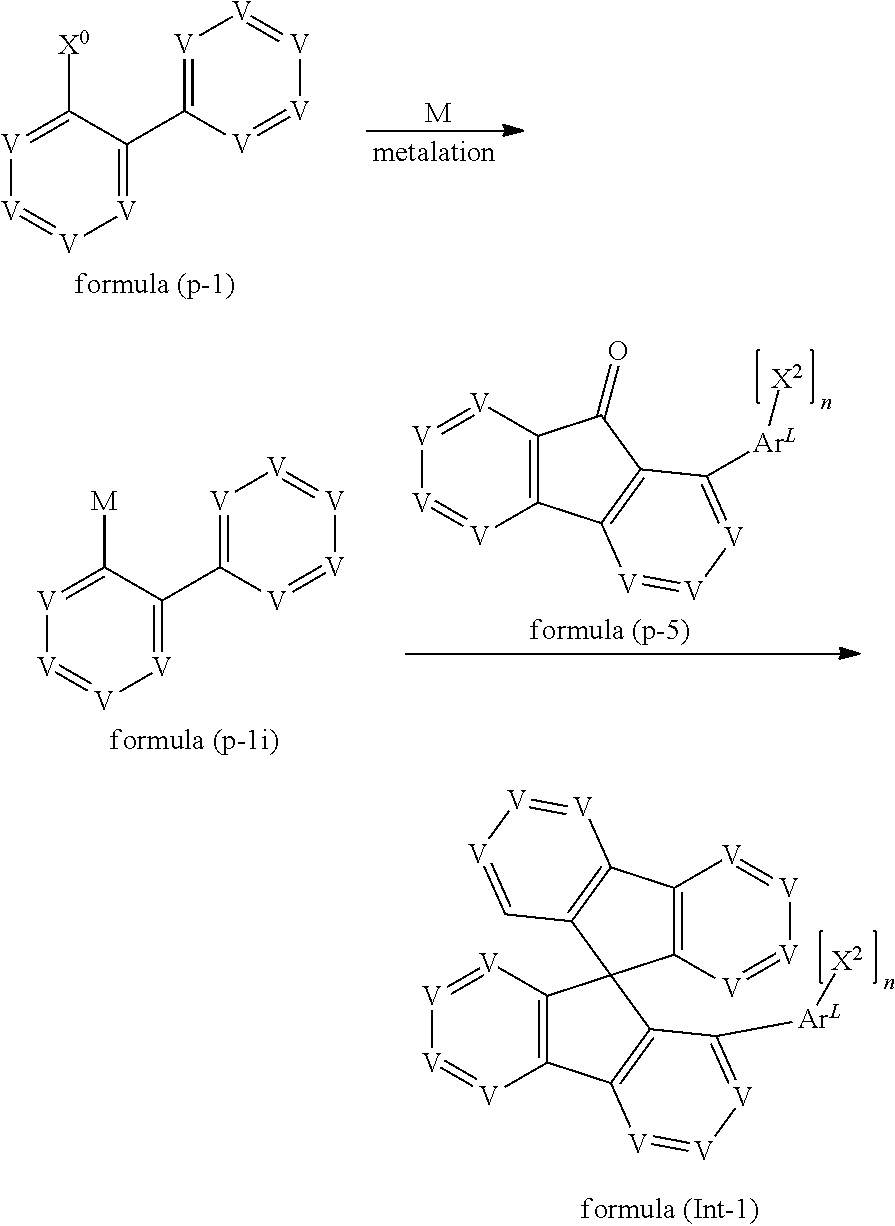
[V]1=C(C2=[V][V]=[V][V]=[V]2)C([X0])=[V][V]=[V]1.[M].[V]1=C(C2=[V][V]=[V][V]=[V]2)C([M])=[V][V]=[V]1.C12=C([V]=[V][V]=[V]1)C(=O)C1=C2[V]=[V][V]=C1[ArL][X2].C12=C([V]=[V][V]=[V]1)C1(C3=C2[V]=[V][V]=C3[ArL][X2])C2=C([V]=[V][V]=[V]2)C2=C1C=[V][V]=[V]2
